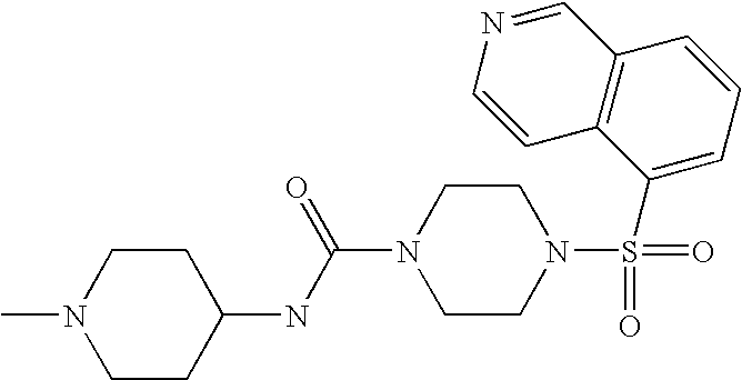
N1(C)CCC(NC(N2CCN(S(=O)(=O)C3=CC=CC4=C3C=CN=C4)CC2)=O)CC1
